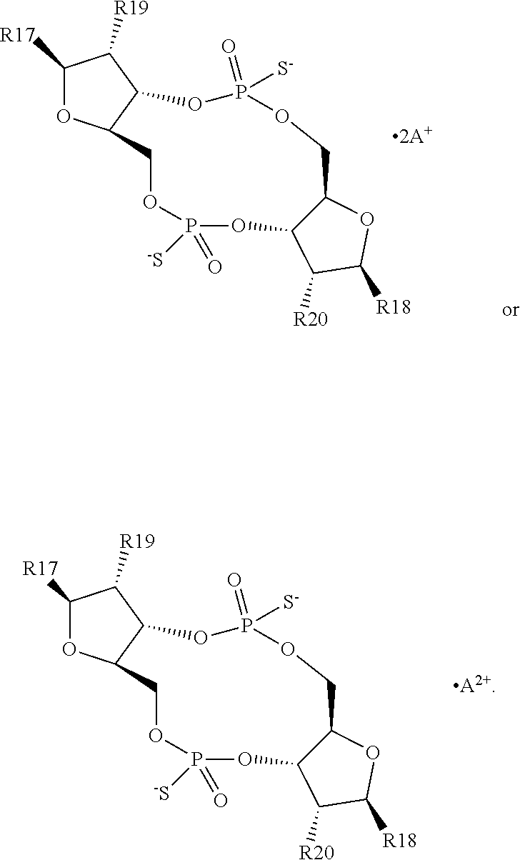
C1([R17])OC2C(C1[R19])OP([S-])(=O)OCC1C(C([R20])C([R18])O1)OP(=O)([-S])OC2.[A2+].C1([R17])OC2C(C1[R19])OP([S-])(=O)OCC1C(C([R20])C([R18])O1)OP(=O)([-S])OC2
